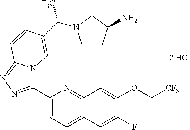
C1(C2=NN=C3N2C=C(C([F3C])N2CCC(N)C2)C=C3)=CC=C2C(=N1)C=C(OC[CF3])C(F)=C2
